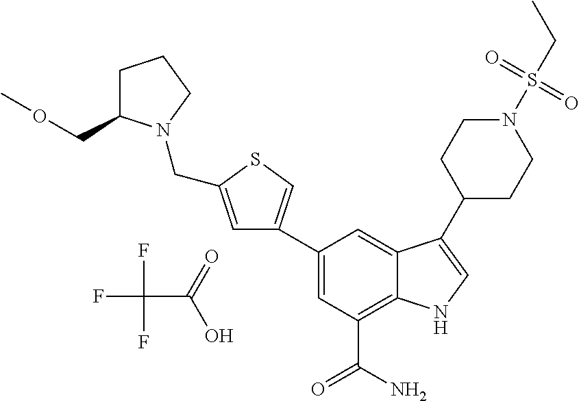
FC(F)(F)C(=O)O.C1=C(C2=CSC(CN3C(COC)CCC3)=C2)C=C2C(=C1C(N)=O)NC=C2C1CCN(S(CC)(=O)=O)CC1
